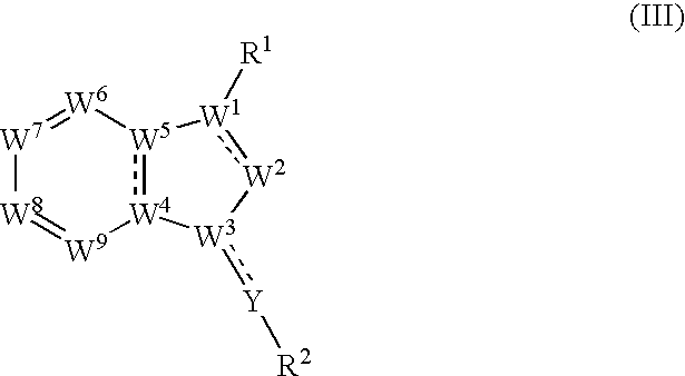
[W8]1=[W9][W4]2:[W5]([W6]=[W7]1)[W1]([R1]):[W2][W3]2:[Y][R2]
